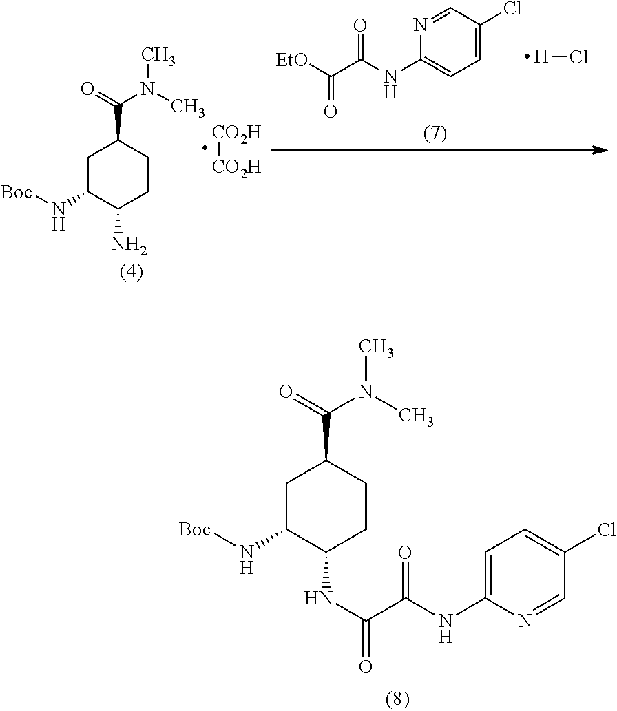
[EtO]C(C(NC1=CC=C(Cl)C=N1)=O)=O.[H]Cl.C1C(N[Boc])C(N)CCC1C(=O)N(C)C.[CO2H][CO2H].C1C(N[Boc])C(NC(C(NC2=CC=C(Cl)C=N2)=O)=O)CCC1C(=O)N(C)C
